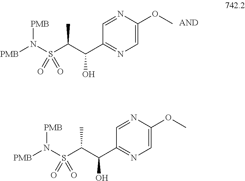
C1(C(C(S(N([PMB])[PMB])(=O)=O)C)O)=NC=C(OC)N=C1.C1(C(C(S(N([PMB])[PMB])(=O)=O)C)O)=NC=C(OC)N=C1
